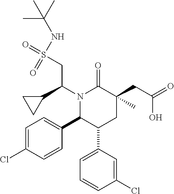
C1(C(CS(=O)(=O)NC(C)(C)C)N2C(C3=CC=C(Cl)C=C3)C(C3=CC=CC(Cl)=C3)CC(C)(CC(=O)O)C2=O)CC1
